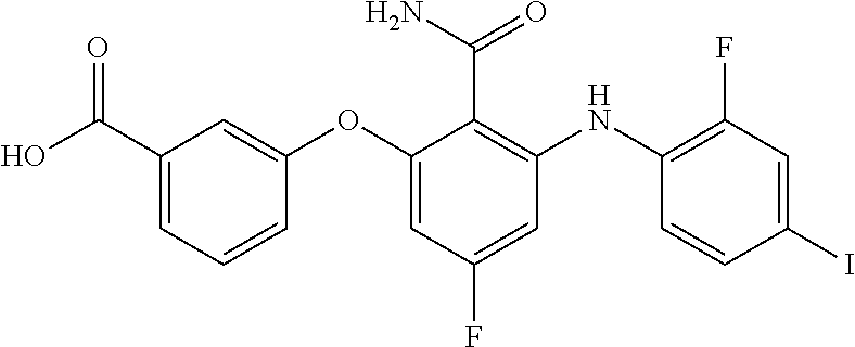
C1(OC2=CC(F)=CC(NC3=C(F)C=C(I)C=C3)=C2C(N)=O)=CC(C(O)=O)=CC=C1
